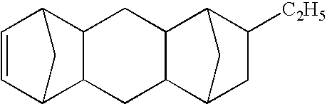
C1=CC2C3C(C1C2)CC1C2CC([C2H5])C(C2)C1C3
